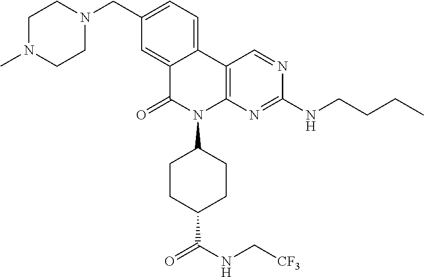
C12=CC(CN3CCN(C)CC3)=CC=C1C1=C(N(C3CCC(C(NC[CF3])=O)CC3)C2=O)N=C(NCCCC)N=C1
